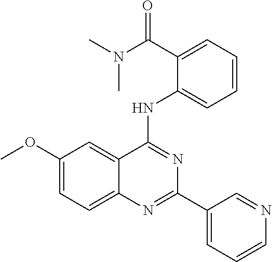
C1(OC)=CC=C2C(=C1)C(NC1=CC=CC=C1C(N(C)C)=O)=NC(C1=CC=CN=C1)=N2
